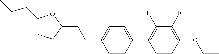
C1(CCC)CCC(CCC2=CC=C(C3=C(F)C(F)=C(OCC)C=C3)C=C2)O1
